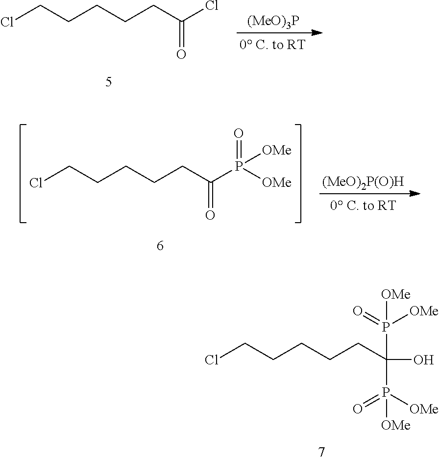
ClCCCCCC(P([OMe])(=O)[OMe])(O)P([OMe])(=O)[OMe].[(MeO)3P].ClCCCCCC(Cl)=O.[(MeO)2P(O)H].ClCCCCCC(P(=O)([OMe])[OMe])=O
